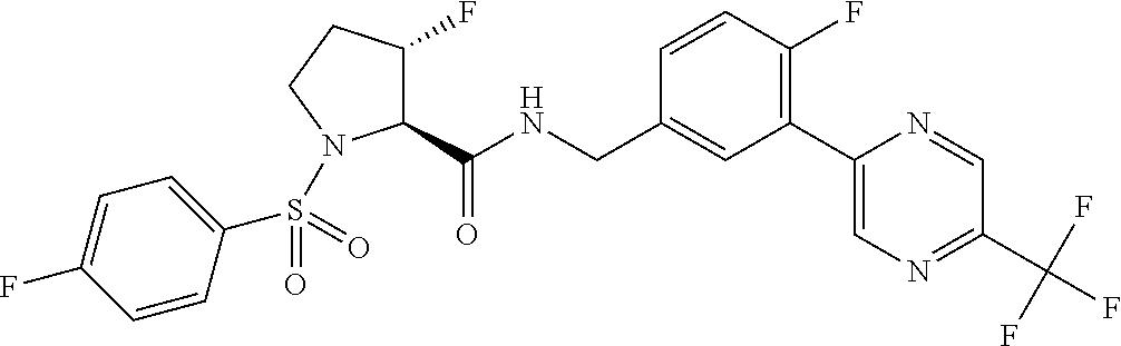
C1(C(NCC2=CC(C3=CN=C(C(F)(F)F)C=N3)=C(F)C=C2)=O)C(F)CCN1S(C1=CC=C(F)C=C1)(=O)=O
